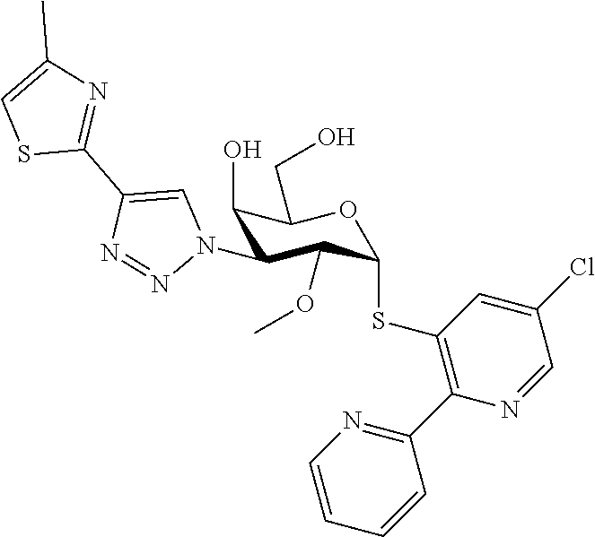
C1(O)C(N2C=C(C3=NC(C)=CS3)N=N2)C(OC)C(SC2=C(C3=NC=CC=C3)N=CC(Cl)=C2)OC1CO
